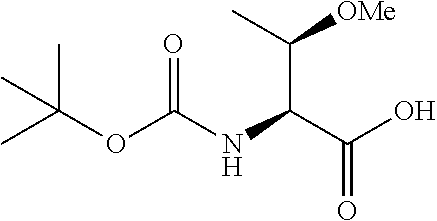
C(C(O)=O)(NC(OC(C)(C)C)=O)C(C)[OMe]
